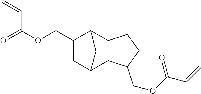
C1(COC(C=C)=O)CCC2C1C1CC(COC(=O)C=C)C2C1
